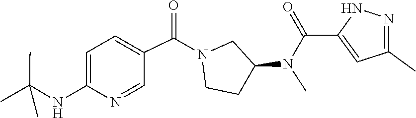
N(C)(C(C1=CC(C)=NN1)=O)C1CCN(C(C2=CC=C(NC(C)(C)C)N=C2)=O)C1
